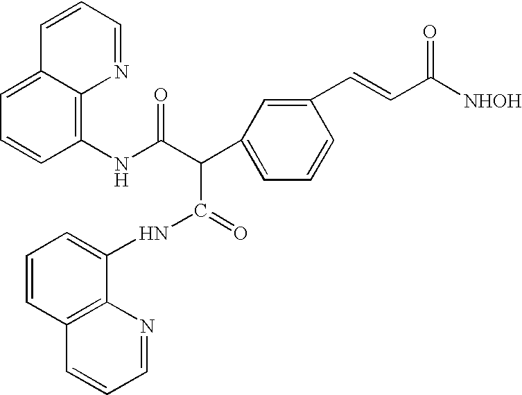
C1(NC(C(C2=CC=CC(C=CC([NHOH])=O)=C2)C(NC2=CC=CC3=C2N=CC=C3)=O)=O)=C2C(=CC=C1)C=CC=N2
